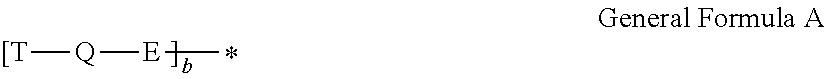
[[T][Q][E]C
